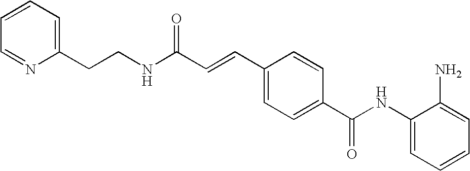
C1(NC(C2=CC=C(C=CC(NCCC3=CC=CC=N3)=O)C=C2)=O)=CC=CC=C1N
